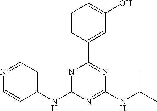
C1=CC(C2=NC(NC(C)C)=NC(NC3=CC=NC=C3)=N2)=CC(O)=C1
